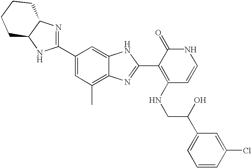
C1(C2=CC(C)=C3C(=C2)NC(C2=C(NCC(O)C4=CC=CC(Cl)=C4)C=CNC2=O)=N3)=NC2C(N1)CCCC2
